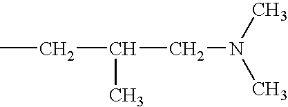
C(CN(C)C)(C)CC
